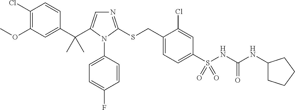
C1(Cl)=C(OC)C=C(C(C)(C)C2=CN=C(SCC3=CC=C(S(=O)(NC(NC4CCCC4)=O)=O)C=C3Cl)N2C2=CC=C(F)C=C2)C=C1
